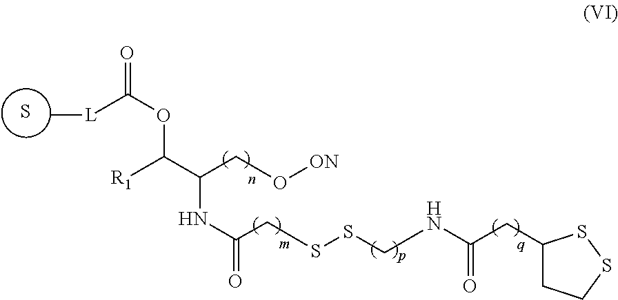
S.C[L]C(OC(C(CO[ON])NC(=O)CSSCNC(CC1CCSS1)=O)[R1])=O
